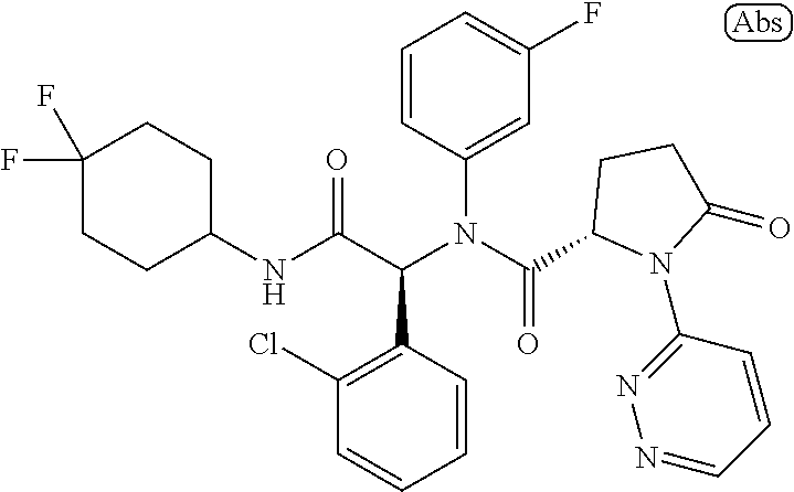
C1(NC(C(N(C(=O)C2N(C3=NN=CC=C3)C(=O)CC2)C2=CC(F)=CC=C2)C2=C(Cl)C=CC=C2)=O)CCC(F)(F)CC1
